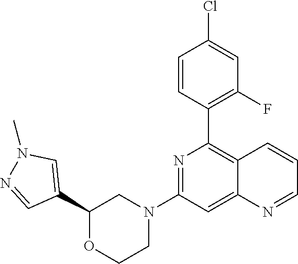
C1(C2=CN(C)N=C2)OCCN(C2=NC(C3=C(F)C=C(Cl)C=C3)=C3C(=C2)N=CC=C3)C1
